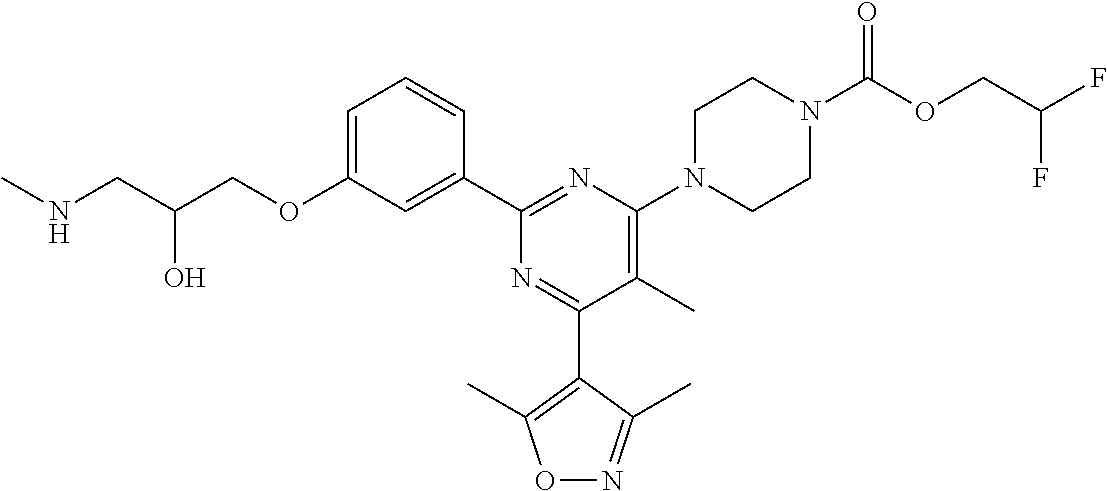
C1=C(OCC(CNC)O)C=C(C2=NC(N3CCN(C(OCC(F)F)=O)CC3)=C(C)C(C3=C(C)ON=C3C)=N2)C=C1
